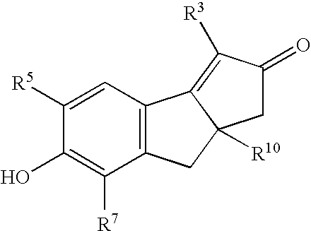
C1=C([R5])C(O)=C([R7])C2=C1C1=C([R3])C(=O)CC1([R10])C2
